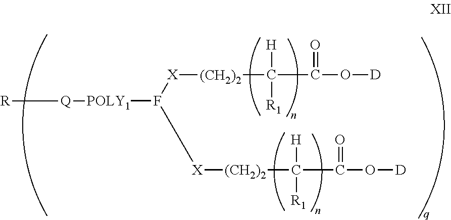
[X]([(CH2)2]C(C(O[D])=O)([H])[R1])F([POLY1][Q][R])[X][(CH2)2]C(C(O[D])=O)([H])[R1]
